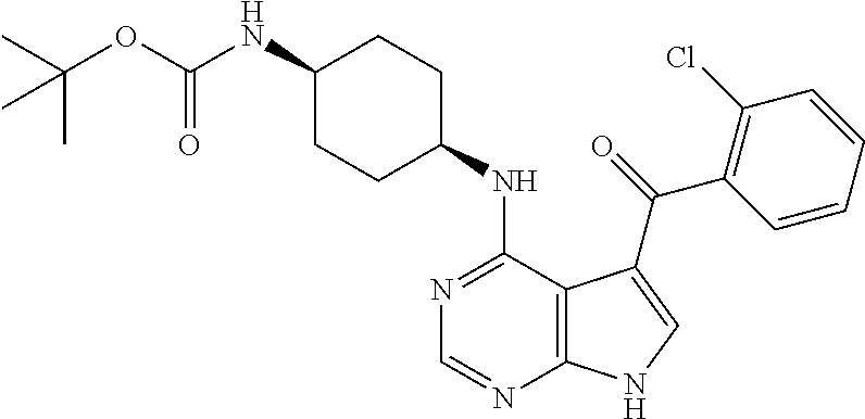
C1(NC(OC(C)(C)C)=O)CCC(NC2=NC=NC3=C2C(C(=O)C2=C(Cl)C=CC=C2)=CN3)CC1
